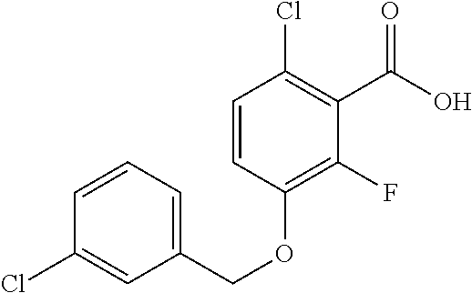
C1=CC=C(COC2=C(F)C(C(O)=O)=C(Cl)C=C2)C=C1Cl
